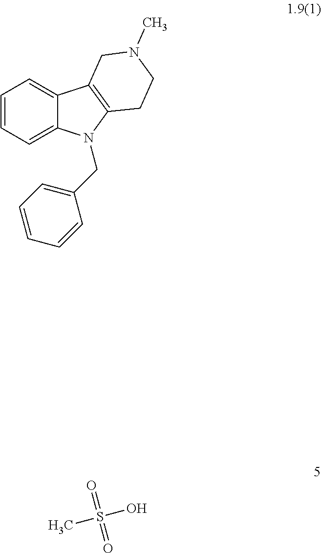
C1=CC=C2C(=C1)C1=C(N2CC2=CC=CC=C2)CCN(C)C1.O=S(=O)(O)C
